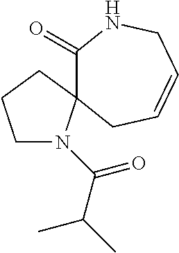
C1(=O)NCC=CCC12N(C(=O)C(C)C)CCC2
